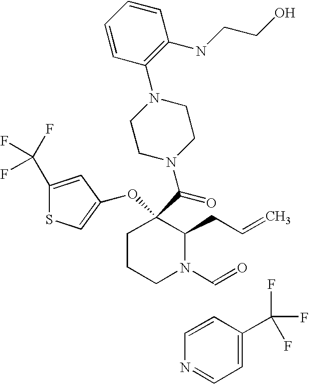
C1=CN=CC=C1C(F)(F)F.C1CCN(C=O)C(CC=C)C1(C(=O)N1CCN(C2=C(NCCO)C=CC=C2)CC1)OC1=CSC(C(F)(F)F)=C1
